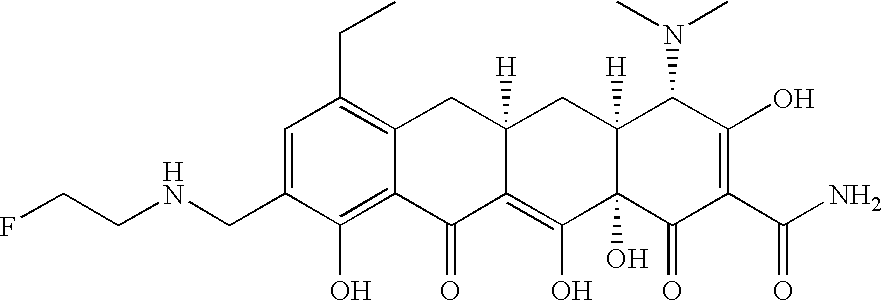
N(CC1=CC(CC)=C2C(=C1O)C(=O)C1=C(O)C3(O)C([H])(CC1([H])C2)C(N(C)C)C(O)=C(C(N)=O)C3=O)CCF
